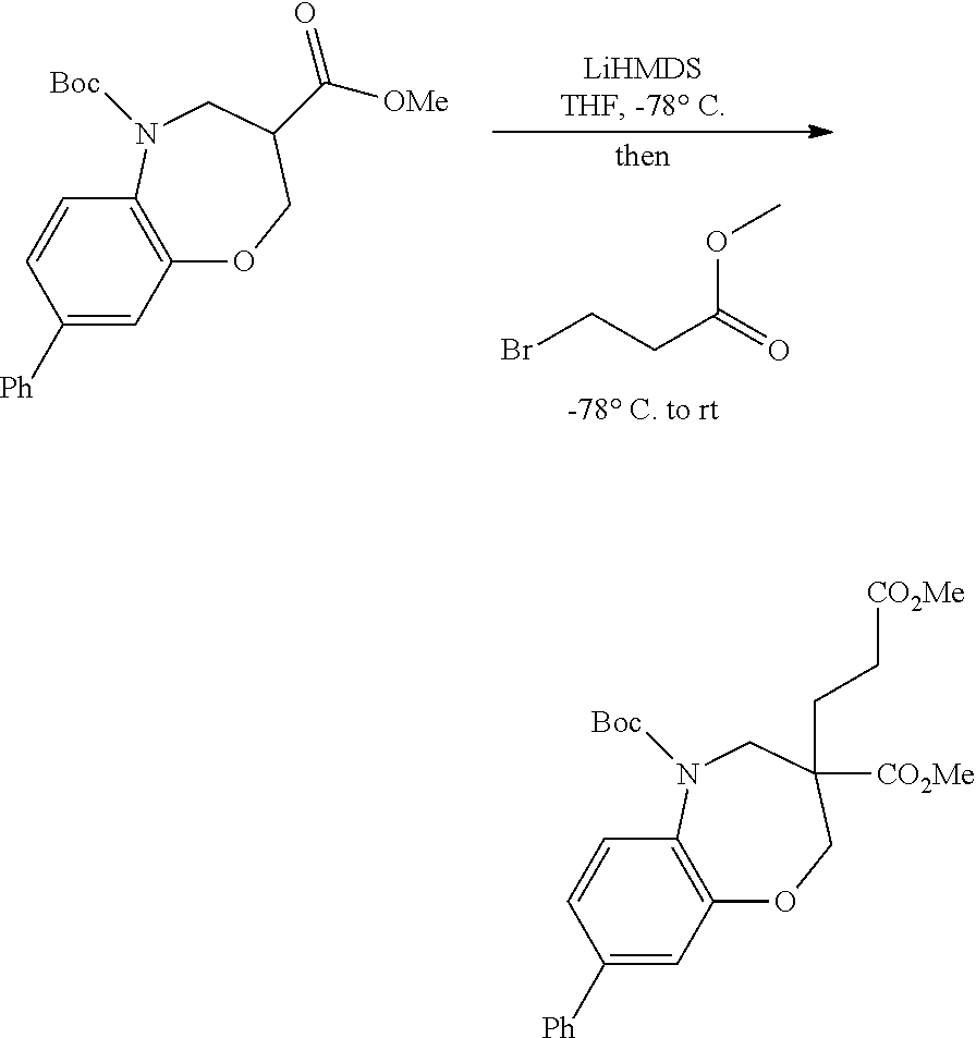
BrCCC(=O)OC.C12=C(C=CC([Ph])=C1)N([Boc])CC(C(=O)[OMe])CO2.C12=C(C=CC([Ph])=C1)N([Boc])CC(CC[CO2Me])([CO2Me])CO2
